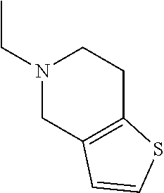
N1(CC)CCC2=C(C1)C=CS2
